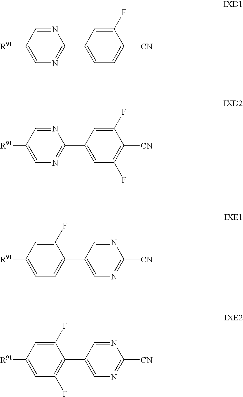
C1(C2=NC=C([R91])C=N2)=CC=C([CN])C(F)=C1.C1(C2=NC=C([R91])C=N2)=CC(F)=C([CN])C(F)=C1.C1(C2=CC=C([R91])C=C2F)=CN=C([CN])N=C1.C1(C2=C(F)C=C([R91])C=C2F)=CN=C([CN])N=C1
